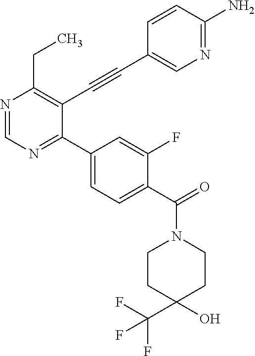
N1=CN=C(C2=CC=C(C(=O)N3CCC(O)(C(F)(F)F)CC3)C(F)=C2)C(C#CC2=CN=C(N)C=C2)=C1CC
